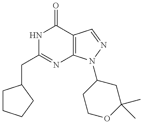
C(C1=NC2=C(C(=O)N1)C=NN2C1CCOC(C)(C)C1)C1CCCC1
